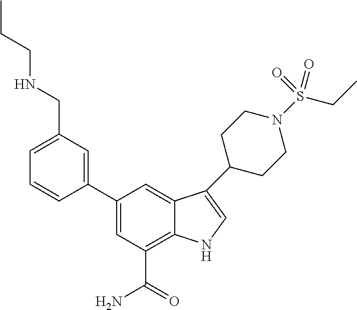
C1=C(C2=CC(CNCCC)=CC=C2)C=C2C(=C1C(=O)N)NC=C2C1CCN(S(=O)(=O)CC)CC1
